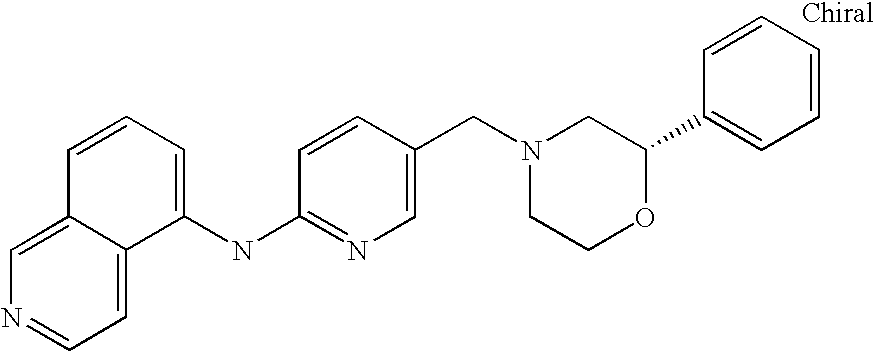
N(C1=NC=C(CN2CCOC(C3=CC=CC=C3)C2)C=C1)C1=CC=CC2=CN=CC=C21
